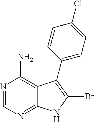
N1=CN=C2C(=C1N)C(C1=CC=C(Cl)C=C1)=C(Br)N2
